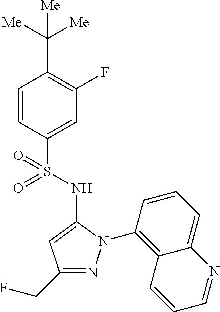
C1(C([Me])([Me])[Me])=C(F)C=C(S(=O)(=O)NC2=CC(CF)=NN2C2=C3C(=CC=C2)N=CC=C3)C=C1
